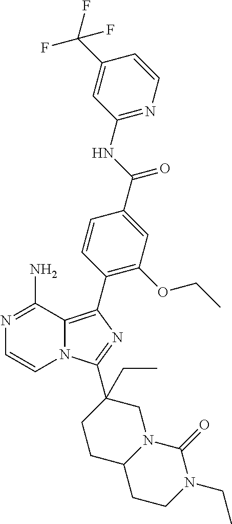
N1=C(N)C2=C(C3=C(OCC)C=C(C(NC4=NC=CC(C(F)(F)F)=C4)=O)C=C3)N=C(C3(CC)CCC4N(C3)C(=O)N(CC)CC4)N2C=C1
